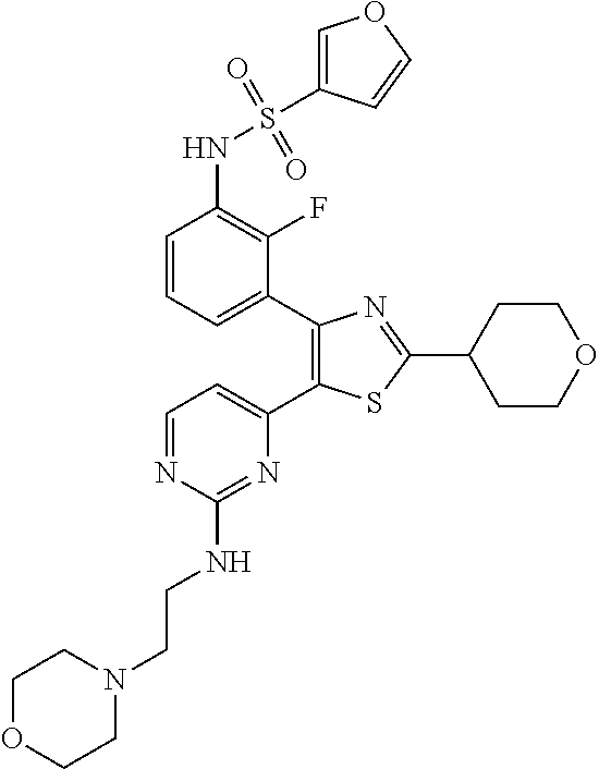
C1=CC=C(C2=C(C3=CC=NC(NCCN4CCOCC4)=N3)SC(C3CCOCC3)=N2)C(F)=C1NS(=O)(=O)C1=COC=C1
